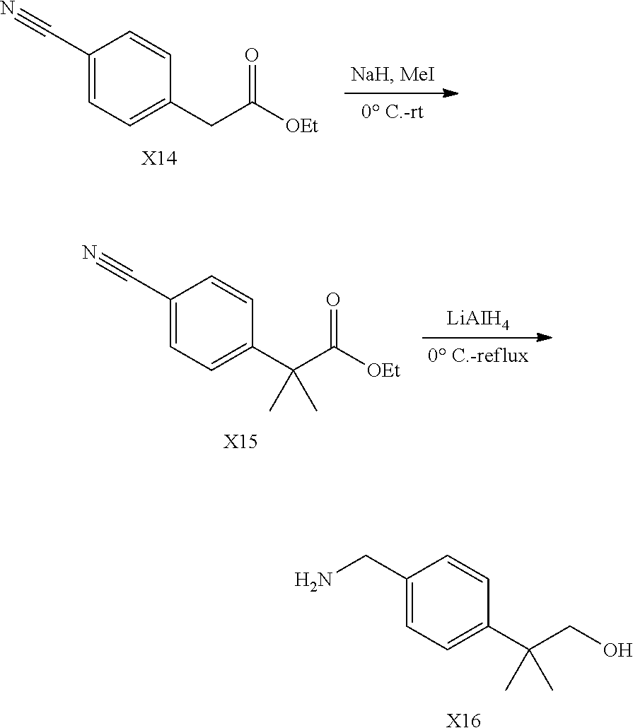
C1(CN)=CC=C(C(CO)(C)C)C=C1.[X16].C1(C#N)=CC=C(CC([OEt])=O)C=C1.[X14].C1(C#N)=CC=C(C(C([OEt])=O)(C)C)C=C1.[X15].[LiAIH4]
